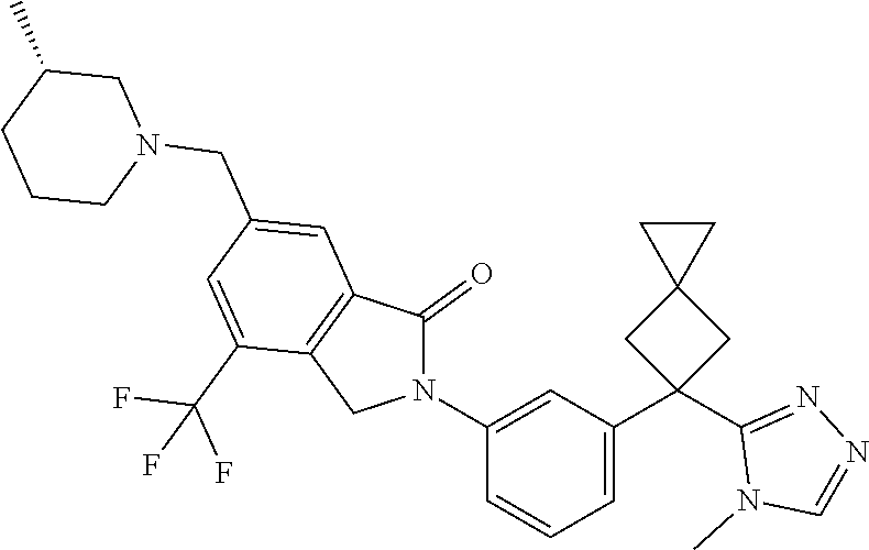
C1(N2C(=O)C3=C(C2)C(C(F)(F)F)=CC(CN2CC(C)CCC2)=C3)=CC(C2(C3=NN=CN3C)CC3(C2)CC3)=CC=C1
